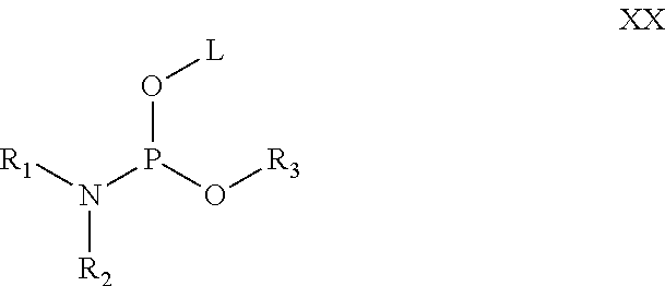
N([R2])([R1])P(O[R3])O[L]
